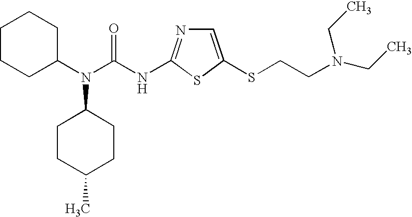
C1=C(SCCN(CC)CC)SC(NC(N(C2CCC(C)CC2)C2CCCCC2)=O)=N1
